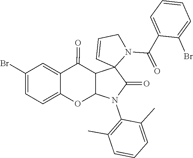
C1=CC=C(Br)C(C(N2C3(C=CC2)C(=O)N(C2=C(C)C=CC=C2C)C2C3C(=O)C3=CC(Br)=CC=C3O2)=O)=C1
